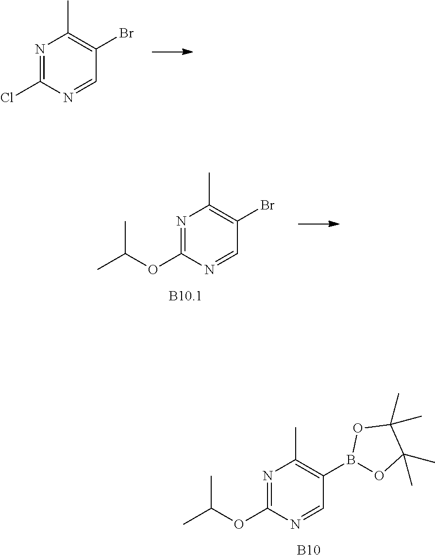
O1C(C)(C)C(C)(C)OB1C1=C(C)N=C(OC(C)C)N=C1.[B10].N1=C(Cl)N=CC(Br)=C1C.N1=C(OC(C)C)N=CC(Br)=C1C
